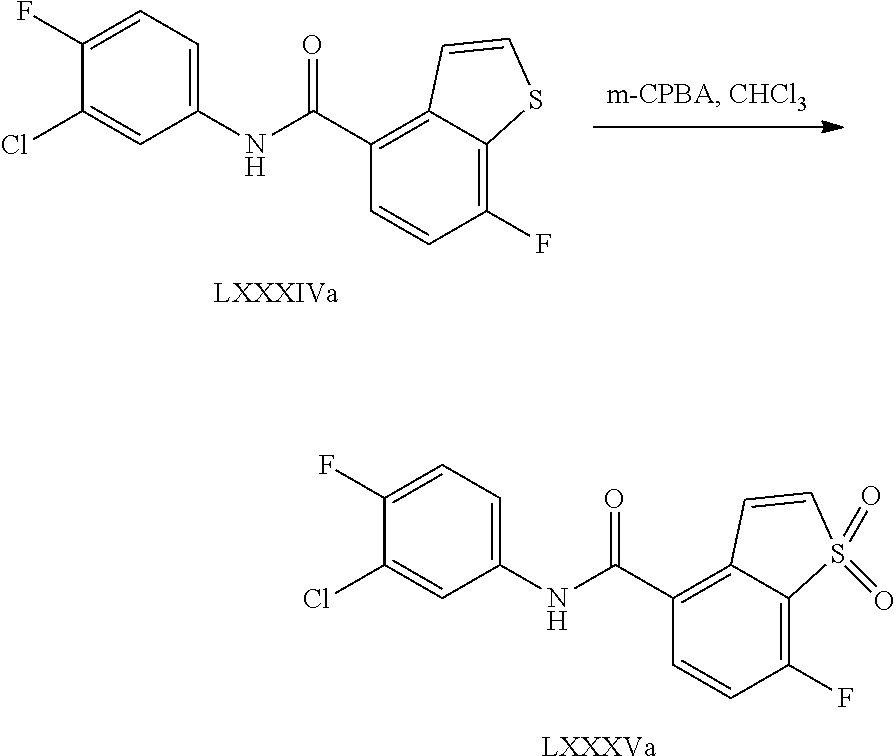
C(C1=C2C(=C(F)C=C1)S(=O)(=O)C=C2)(NC1=CC=C(F)C(Cl)=C1)=O.[LXXXVa].C(C1=C2C(=C(F)C=C1)SC=C2)(NC1=CC=C(F)C(Cl)=C1)=O.[LXXXIVa]
